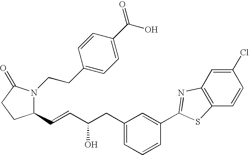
C1(C=CC(O)CC2=CC=CC(C3=NC4=C(C=CC(Cl)=C4)S3)=C2)N(CCC2=CC=C(C(=O)O)C=C2)C(=O)CC1
